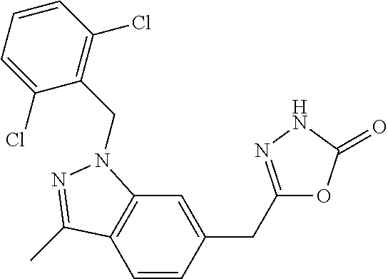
C1=CC(CC2=NNC(=O)O2)=CC2=C1C(C)=NN2CC1=C(Cl)C=CC=C1Cl
